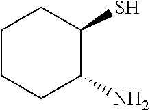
C1(N)C(S)CCCC1
